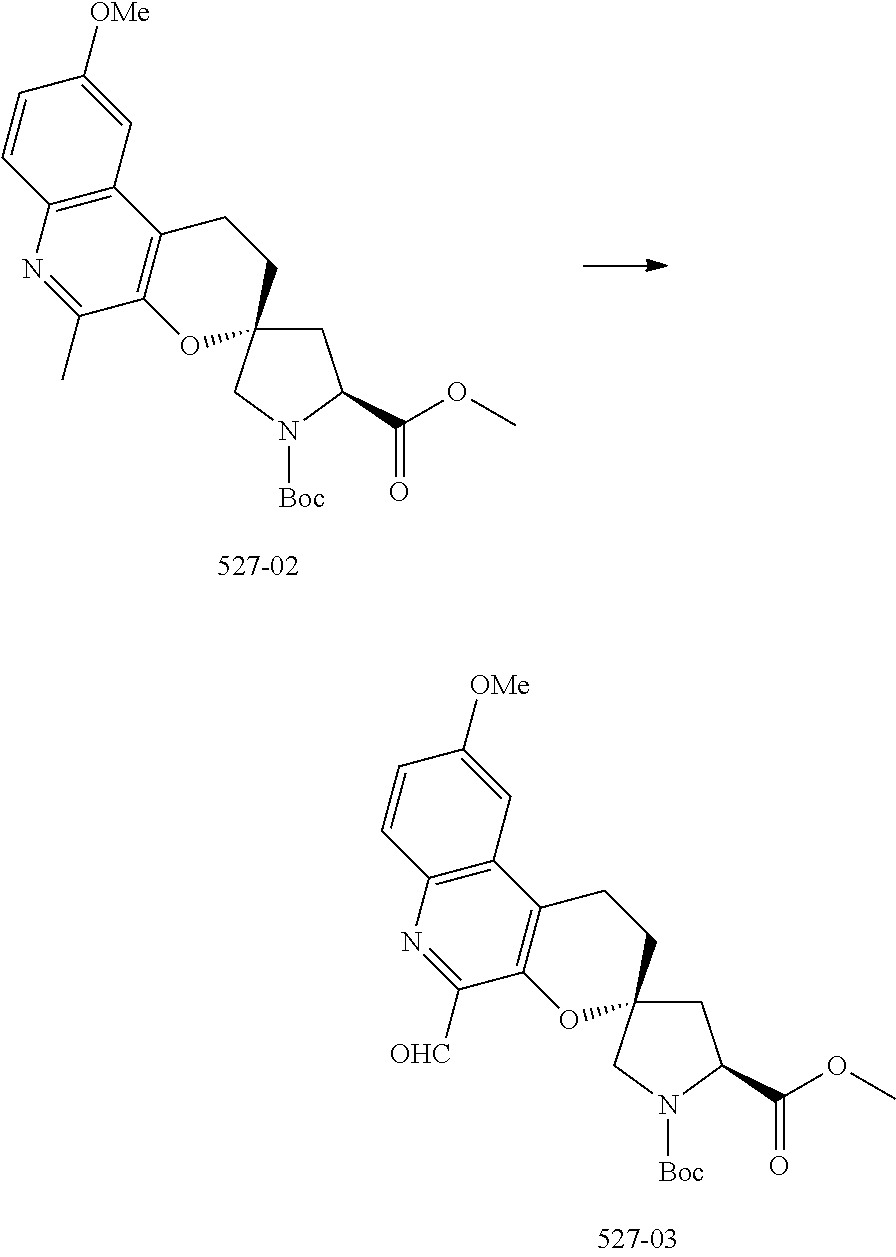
C12=C(N=C([OHC])C3=C1CCC1(O3)CC(C(OC)=O)N([Boc])C1)C=CC([OMe])=C2.C12=C(N=C(C)C3=C1CCC1(O3)CC(C(OC)=O)N([Boc])C1)C=CC([OMe])=C2
